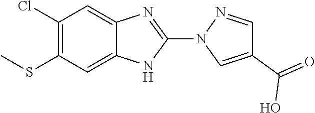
ClC1=C(SC)C=C2C(=C1)N=C(N1C=C(C(=O)O)C=N1)N2
